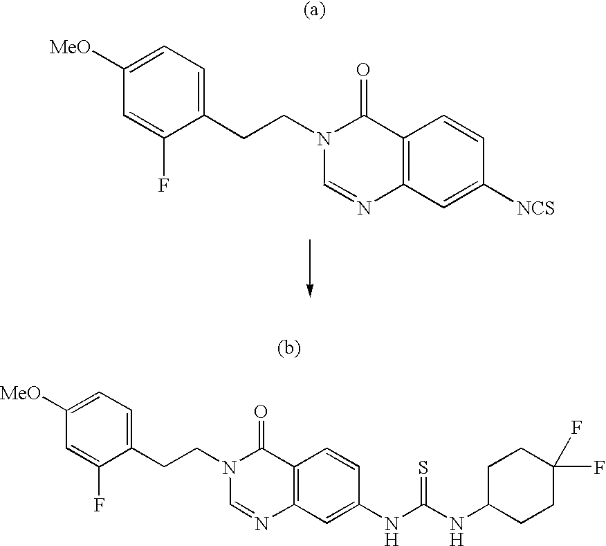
C1(CCN2C(=O)C3=C(C=C([NCS])C=C3)N=C2)=CC=C([MeO])C=C1F.C1(CCN2C(=O)C3=C(C=C(NC(NC4CCC(F)(F)CC4)=S)C=C3)N=C2)=CC=C([MeO])C=C1F
